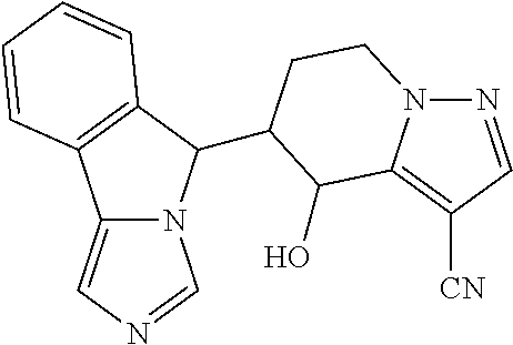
C12=CN=CN1C(C1CCN3N=CC([CN])=C3C1O)C1=C2C=CC=C1
